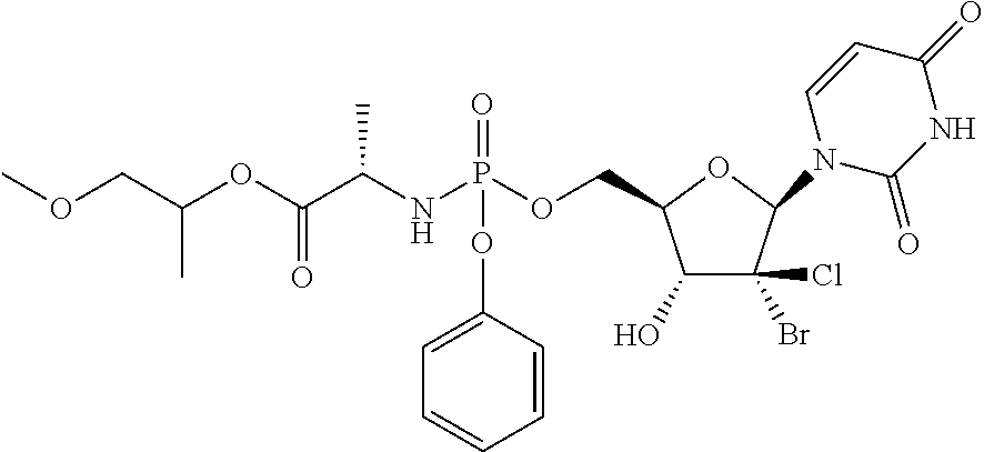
C1(O)C(Cl)(Br)C(N2C(=O)NC(=O)C=C2)OC1COP(NC(C(OC(COC)C)=O)C)(=O)OC1=CC=CC=C1
